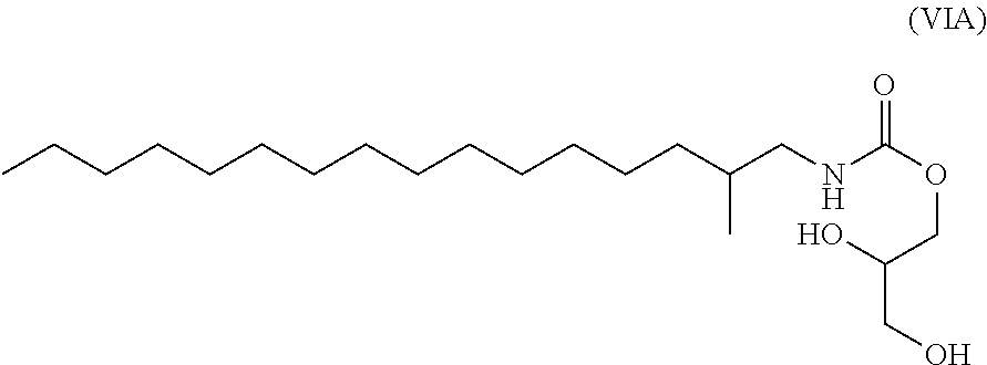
C(CCCCCCCCCCCCC(C)CNC(OCC(O)CO)=O)C
